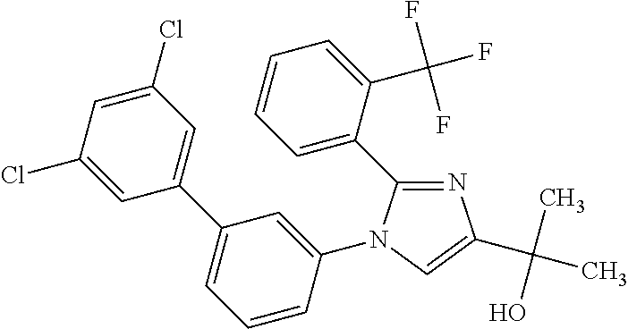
N1=C(C2=CC=CC=C2C(F)(F)F)N(C2=CC(C3=CC(Cl)=CC(Cl)=C3)=CC=C2)C=C1C(C)(O)C
